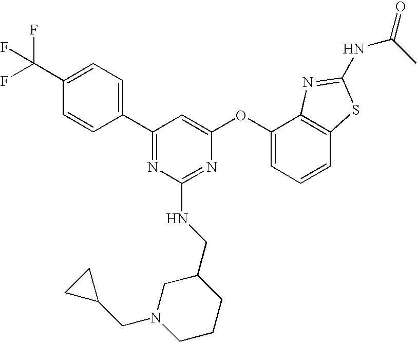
C1(C(F)(F)F)=CC=C(C2=NC(NCC3CN(CC4CC4)CCC3)=NC(OC3=CC=CC4=C3N=C(NC(C)=O)S4)=C2)C=C1
